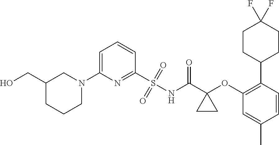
C1=C(N2CC(CO)CCC2)N=C(S(NC(C2(OC3=C(C4CCC(F)(F)CC4)C=CC(C)=C3)CC2)=O)(=O)=O)C=C1
